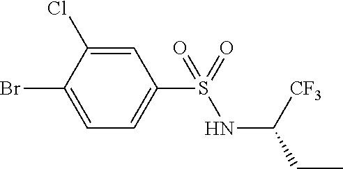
C1=C(Cl)C(Br)=CC=C1S(=O)(NC([CF3])CC)=O
